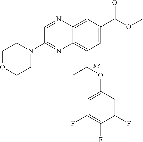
C1=NC2=CC(C(OC)=O)=CC(C(OC3=CC(F)=C(F)C(F)=C3)C)=C2N=C1N1CCOCC1
